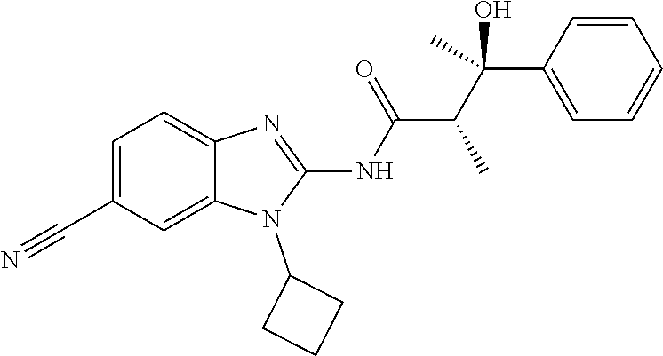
C1=C(C#N)C=C2C(=C1)N=C(NC(=O)C(C)C(C1=CC=CC=C1)(O)C)N2C1CCC1
